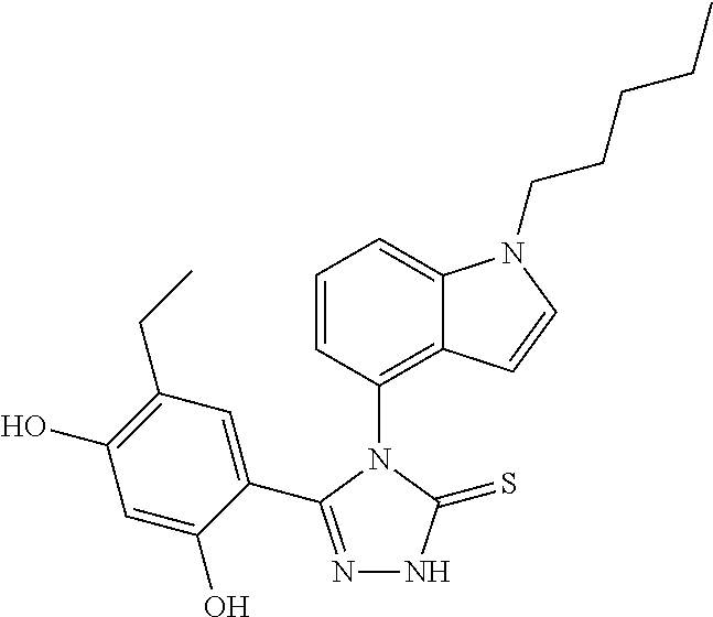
C1=CC(N2C(C3=CC(CC)=C(O)C=C3O)=NNC2=S)=C2C(=C1)N(CCCCC)C=C2
